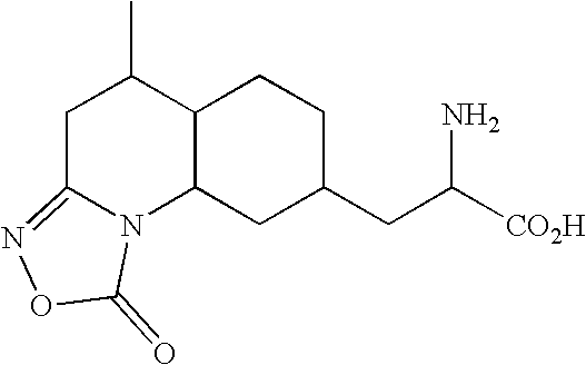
C1C2=NOC(=O)N2C2C(C1C)CCC(CC([CO2H])N)C2
